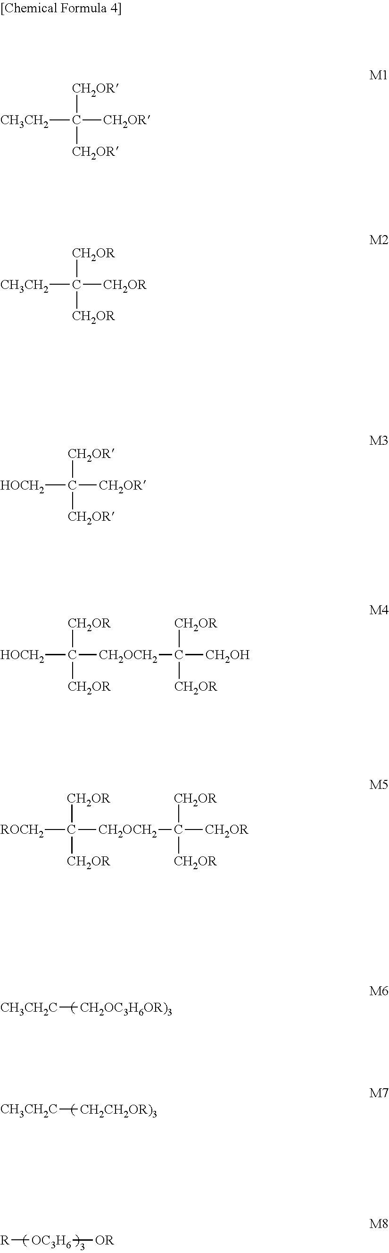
[CH3CH2C][CH2OC3H6OR)3].[CH3CH2C][CH2CH2OR)3].[R][OC3H6][OR].[CH3CH2]C([CH2OR])([CH2OR])[CH2OR].[CH3CH2]C([CH2OR])([CH2OR])[CH2OR].[HOCH2]C([CH2OR])([CH2OR])[CH2OR].[HOCH2]C([CH2OR])([CH2OR])[CH2OCH2]C([CH2OH])([CH2OR])[CH2OR].[ROCH2]C([CH2OR])([CH2OR])[CH2OCH2]C([CH2OR])([CH2OR])[CH2OR]
